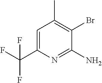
C1=C(C(F)(F)F)N=C(N)C(Br)=C1C
